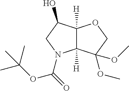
C12([H])C([H])(C(OC)(OC)CO1)N(C(=O)OC(C)(C)C)CC2O
